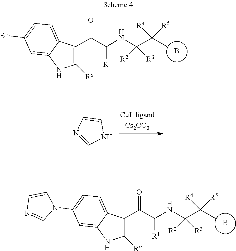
B.O=C(C([R1])NC(C(C)([R5])[R4])([R2])[R3])C1=C([Ra])NC2=CC(Br)=CC=C12.C1=CN=CN1.B.O=C(C([R1])NC(C(C)([R5])[R4])([R2])[R3])C1=C([Ra])NC2=CC(N3C=CN=C3)=CC=C12
